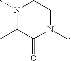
N1(C)C(C)C(=O)N(C)CC1
